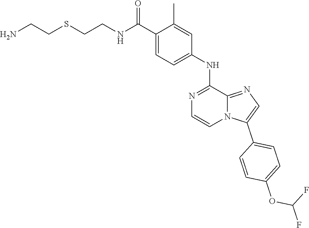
C1(C)=CC(NC2=NC=CN3C2=NC=C3C2=CC=C(OC(F)F)C=C2)=CC=C1C(NCCSCCN)=O
